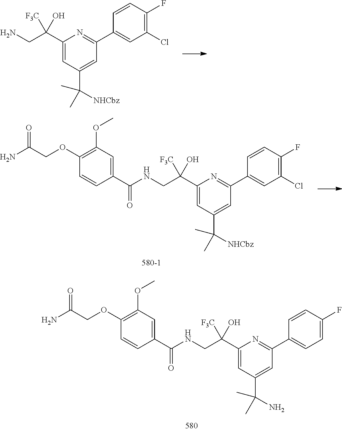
C1(C(CNC(C2=CC(OC)=C(OCC(N)=O)C=C2)=O)([F3C])O)=CC(C(N)(C)C)=CC(C2=CC=C(F)C=C2)=N1.C1(C(CN)([F3C])O)=CC(C([NHCbz])(C)C)=CC(C2=CC(Cl)=C(F)C=C2)=N1.C1(C(CNC(C2=CC(OC)=C(OCC(N)=O)C=C2)=O)([F3C])O)=CC(C([NHCbz])(C)C)=CC(C2=CC(Cl)=C(F)C=C2)=N1
